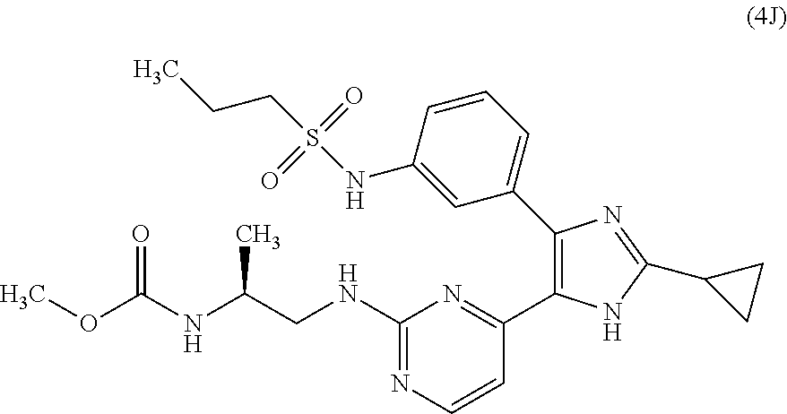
O(C(NC(CNC1=NC=CC(C2=C(C3=CC=CC(NS(CCC)(=O)=O)=C3)N=C(C3CC3)N2)=N1)C)=O)C
